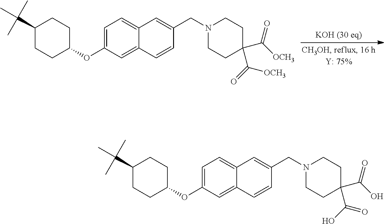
C1=C(OC2CCC(C(C)(C)C)CC2)C=C2C(=C1)C=C(CN1CCC(C([OCH3])=O)(C(=O)[OCH3])CC1)C=C2.C1=C(OC2CCC(C(C)(C)C)CC2)C=C2C(=C1)C=C(CN1CCC(C(O)=O)(C(O)=O)CC1)C=C2
